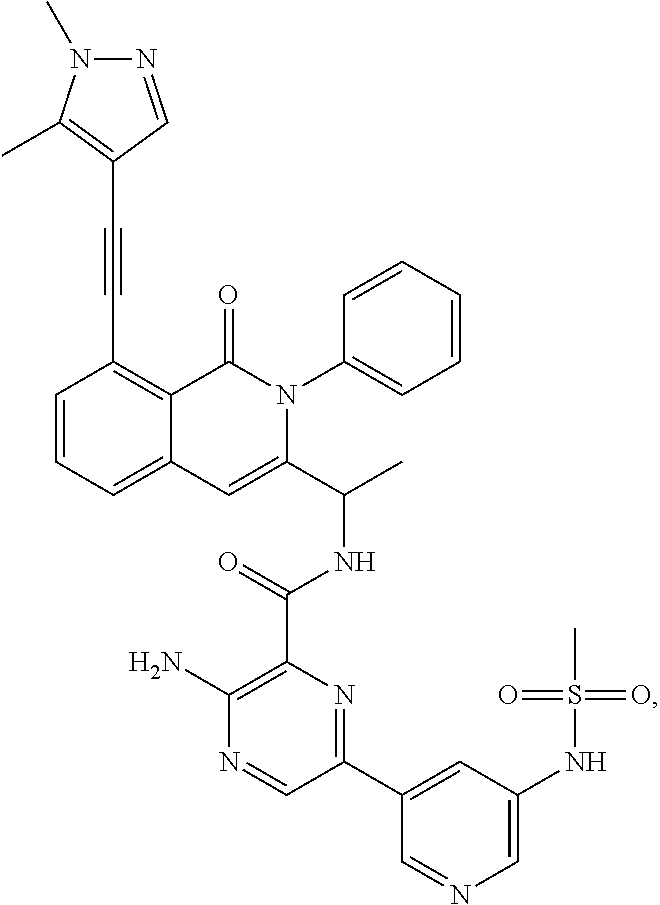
C12=CC=CC(C#CC3=C(C)N(C)N=C3)=C1C(=O)N(C1=CC=CC=C1)C(C(C)NC(C1=C(N)N=CC(C3=CC(NS(C)(=O)=O)=CN=C3)=N1)=O)=C2
